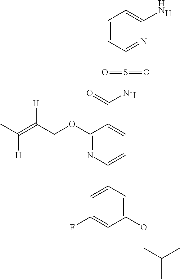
[H].C1(C(=O)NS(C2=NC(N)=CC=C2)(=O)=O)=CC=C(C2=CC(F)=CC(OCC(C)C)=C2)N=C1OCC(=C(C)[H])[H].[H]
